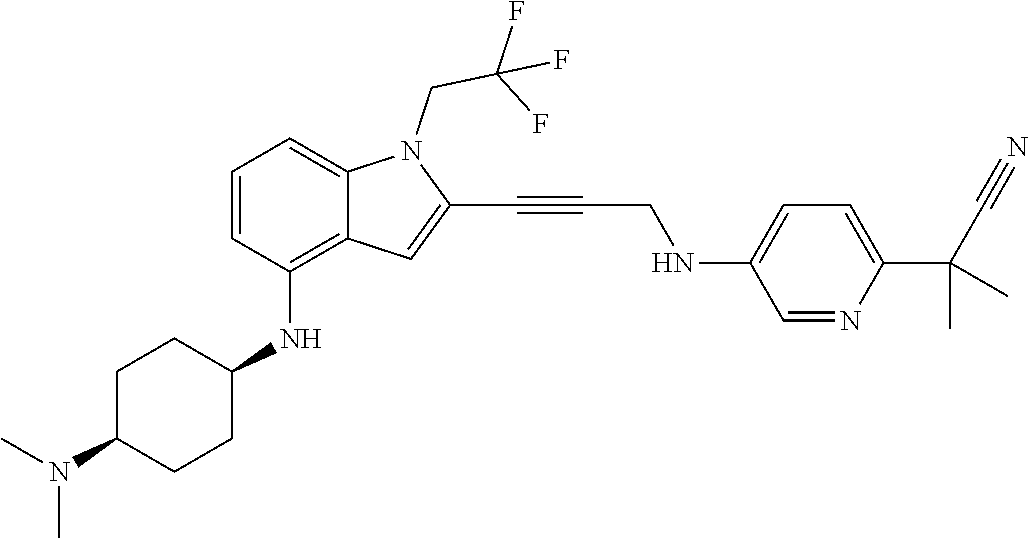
C1=NC(C(C)(C#N)C)=CC=C1NCC#CC1=CC2=C(NC3CCC(N(C)C)CC3)C=CC=C2N1CC(F)(F)F
